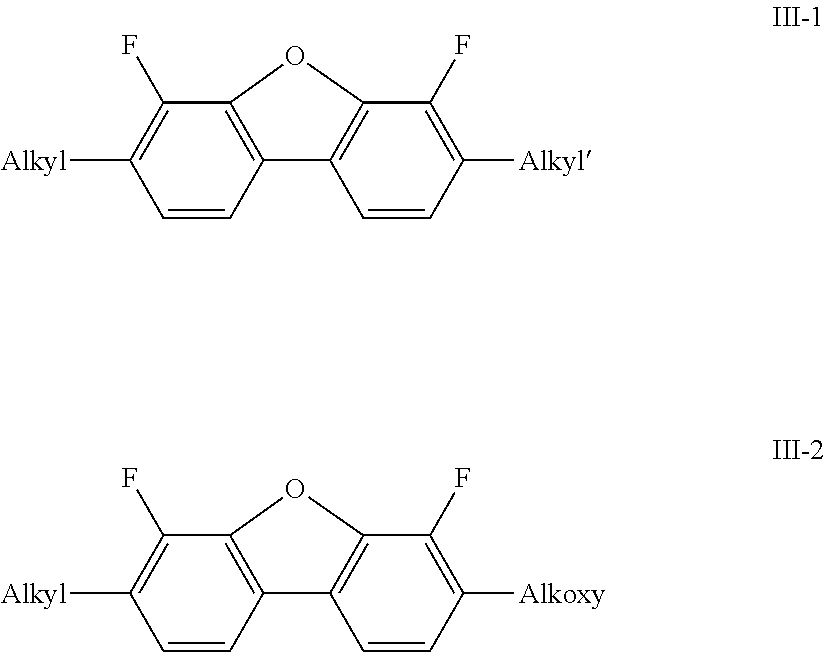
[Alkyl]C1=C(F)C2=C(C=C1)C1=C(C(F)=C([Alkyl])C=C1)O2.[Alkyl]C1=C(F)C2=C(C=C1)C1=C(C(F)=C([Alkoxy])C=C1)O2
